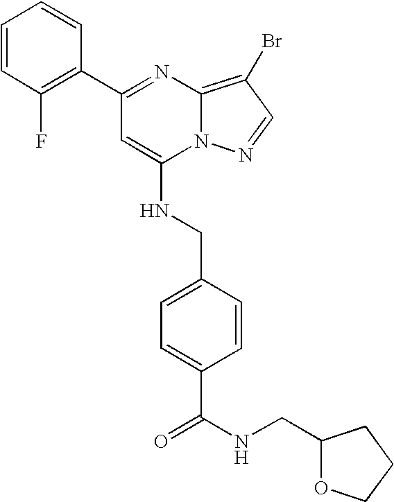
C1(C2=NC3=C(Br)C=NN3C(NCC3=CC=C(C(=O)NCC4OCCC4)C=C3)=C2)=C(F)C=CC=C1
